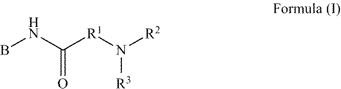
BNC([R1]N([R2])[R3])=O
